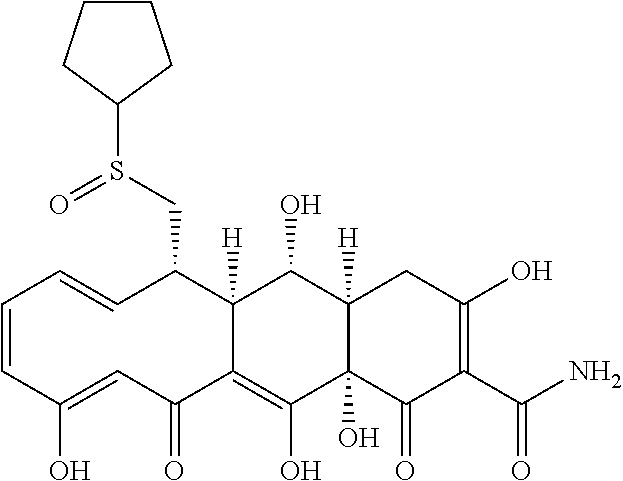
C1=CC(O)=CC(=O)C2=C(O)C3(O)C([H])(C(O)C2([H])C(CS(C2CCCC2)=O)C=C1)CC(O)=C(C(N)=O)C3=O
